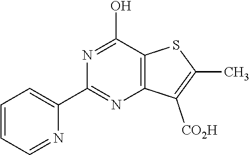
N1=C(O)C2=C(N=C1C1=CC=CC=N1)C([CO2H])=C(C)S2
